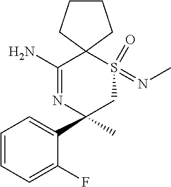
C1=CC=C(F)C(C2(C)CS(=NC)(=O)C3(C(N)=N2)CCCC3)=C1
